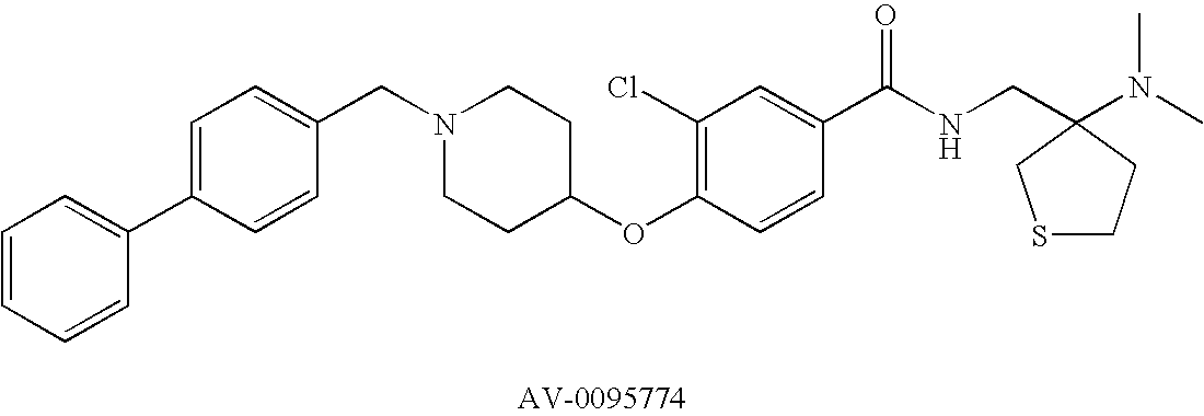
C1=C(C2=CC=CC=C2)C=CC(CN2CCC(OC3=C(Cl)C=C(C(NCC4(N(C)C)CCSC4)=O)C=C3)CC2)=C1
